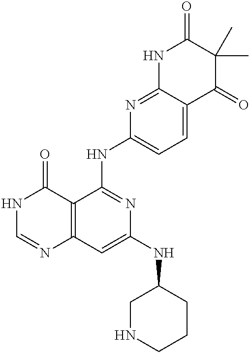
C12=C(C=C(NC3CNCCC3)N=C1NC1=CC=C3C(=N1)NC(=O)C(C)(C)C3=O)N=CNC2=O
